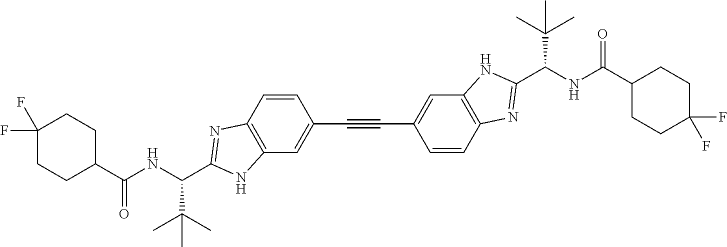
C(NC(C1CCC(F)(F)CC1)=O)(C(C)(C)C)C1=NC2=C(C=C(C#CC3=CC4=C(C=C3)N=C(C(NC(C3CCC(F)(F)CC3)=O)C(C)(C)C)N4)C=C2)N1
